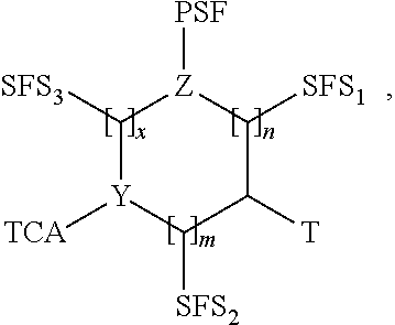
C1([SFS3])[Z]([PSF])C([SFS1])C([T])C([SFS2])[Y]1[TCA]
